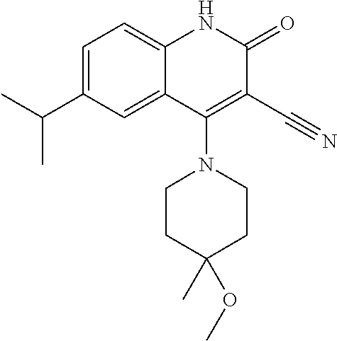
C1=C(C(C)C)C=C2C(=C1)NC(=O)C(C#N)=C2N1CCC(C)(OC)CC1
